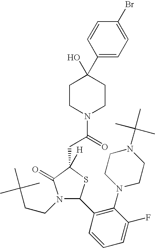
C1(C2(O)CCN(C(=O)CC3([H])C(=O)N(CCC(C)(C)C)C(C4=C(N5CCN(C(C)(C)C)CC5)C(F)=CC=C4)S3)CC2)=CC=C(Br)C=C1
